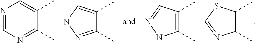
C1(C)=C(C)SC=N1.N1=CN=C(C)C(C)=C1.C1(C)=NNC=C1C.C1(C)=C(C)C=NN1
